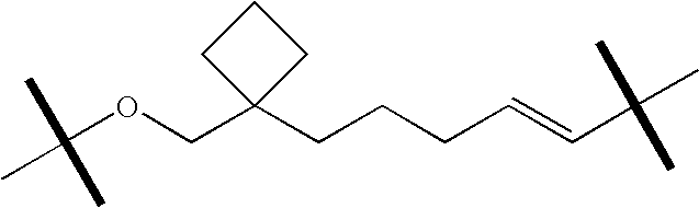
C(OCC1(CCCC=CC(C)(C)C)CCC1)(C)(C)C
